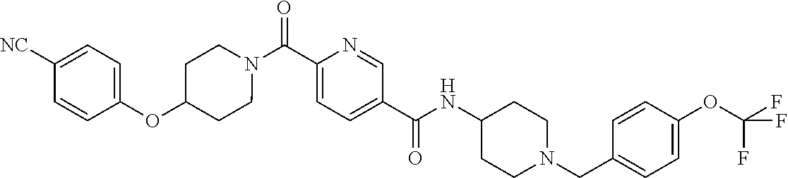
N(C(C1=CC=C(C(=O)N2CCC(OC3=CC=C([CN])C=C3)CC2)N=C1)=O)C1CCN(CC2=CC=C(OC(F)(F)F)C=C2)CC1
